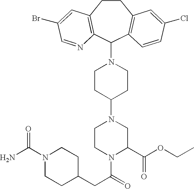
C1CC2=C(C(N3CCC(N4CCN(C(=O)CC5CCN(C(N)=O)CC5)C(C(OCC)=O)C4)CC3)C3=C1C=C(Cl)C=C3)N=CC(Br)=C2
